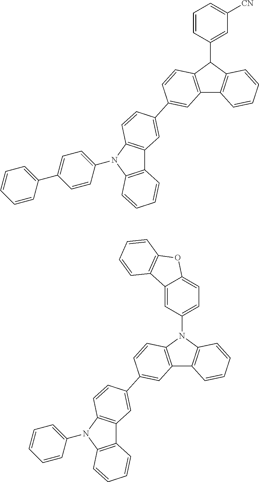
C12=C(N(C3=CC=C4C(=C3)C3=C(O4)C=CC=C3)C3=C1C=CC=C3)C=CC(C1=CC3=C(N(C4=CC=CC=C4)C4=C3C=CC=C4)C=C1)=C2.C12=C(C(C3=CC([CN])=CC=C3)C3=C1C=CC=C3)C=CC(C1=CC3=C(N(C4=CC=C(C5=CC=CC=C5)C=C4)C4=C3C=CC=C4)C=C1)=C2
